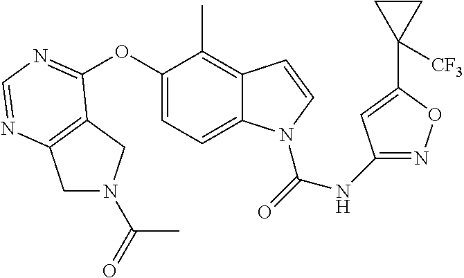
O(C1=CC=C2C(=C1C)C=CN2C(=O)NC1=NOC(C2([CF3])CC2)=C1)C1=NC=NC2=C1CN(C(=O)C)C2
